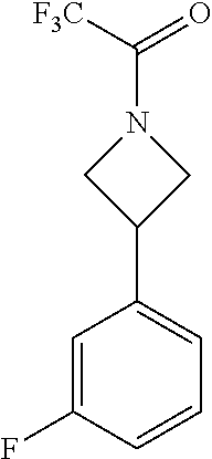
C1=C(F)C=CC=C1C1CN(C([F3C])=O)C1
